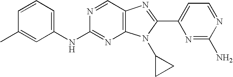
C1=CC=C(NC2=NC3=C(C=N2)N=C(C2=CC=NC(N)=N2)N3C2CC2)C=C1C
